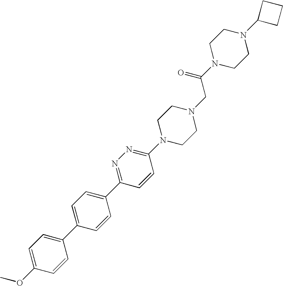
C1(OC)=CC=C(C2=CC=C(C3=NN=C(N4CCN(CC(N5CCN(C6CCC6)CC5)=O)CC4)C=C3)C=C2)C=C1
